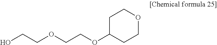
C(OCCOC1CCOCC1)CO
